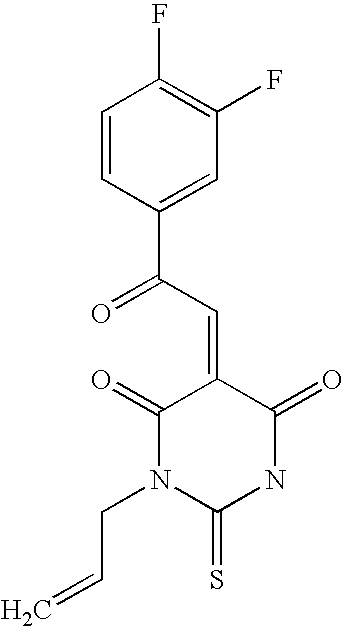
O=C1C(=CC(=O)C2=CC(F)=C(F)C=C2)C(=O)N(CC=C)C(=S)N1
